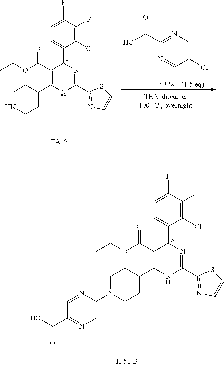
C1(Cl)=C(F)C(F)=CC=C1C1C(C(OCC)=O)=C(C2CCNCC2)NC(C2=NC=CS2)=N1.[BB22].[FA12].C1(C(O)=O)=NC=C(Cl)C=N1.C1(Cl)=C(F)C(F)=CC=C1C1C(C(OCC)=O)=C(C2CCN(C3=CN=C(C(O)=O)C=N3)CC2)NC(C2=NC=CS2)=N1
